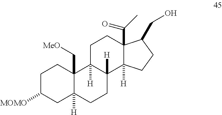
C1C([MOMO])CC2([H])C(C[MeO])(C1)C1([H])C([H])(CC2)C2([H])C(C(=O)C)(CC1)C(CO)CC2
